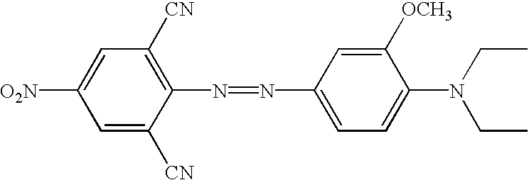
C1=C([CN])C(N=NC2=CC=C(N(CC)CC)C([OCH3])=C2)=C([CN])C=C1[O2N]
